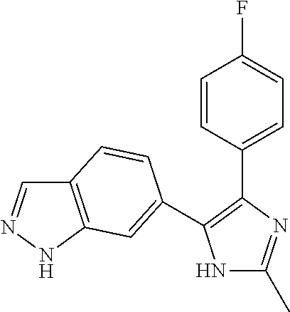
N1C(C)=NC(C2=CC=C(F)C=C2)=C1C1=CC2=C(C=NN2)C=C1
